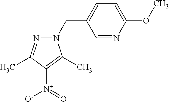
C1=C(OC)N=CC(CN2N=C(C)C([N+]([O-])=O)=C2C)=C1
